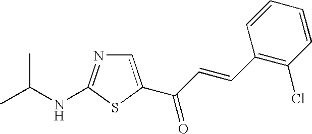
C1=C(C(C=CC2=C(Cl)C=CC=C2)=O)SC(NC(C)C)=N1
